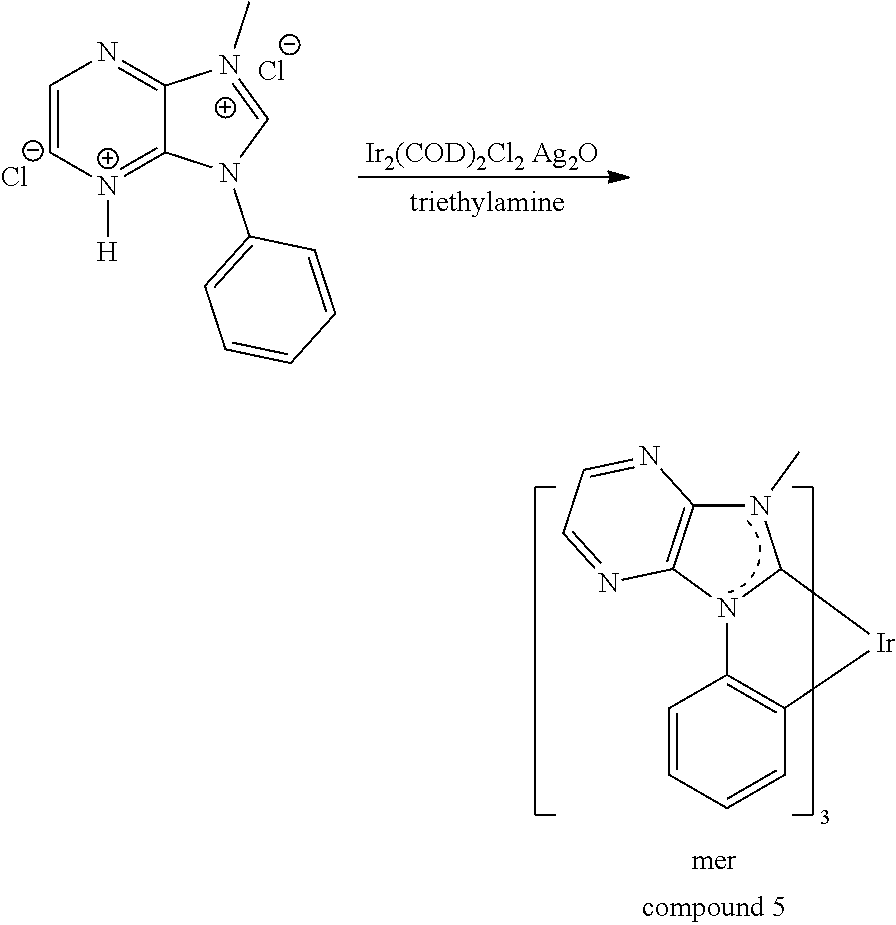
C1=C[N+]([H])=C2C(=N1)[N+](C)=CN2C1=CC=CC=C1.[Cl-].[Cl-].[Ir2(COD)2Cl2 Ag2O].N1(C)C2=C(N3C1[Ir]C1=C3C=CC=C1)N=CC=N2
